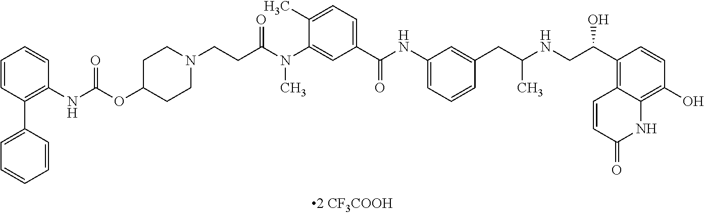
C1=CC(C2=CC=CC=C2)=C(NC(=O)OC2CCN(CCC(N(C3=CC(C(NC4=CC=CC(CC(NCC(C5=C6C(=C(O)C=C5)NC(=O)C=C6)O)C)=C4)=O)=CC=C3C)C)=O)CC2)C=C1
